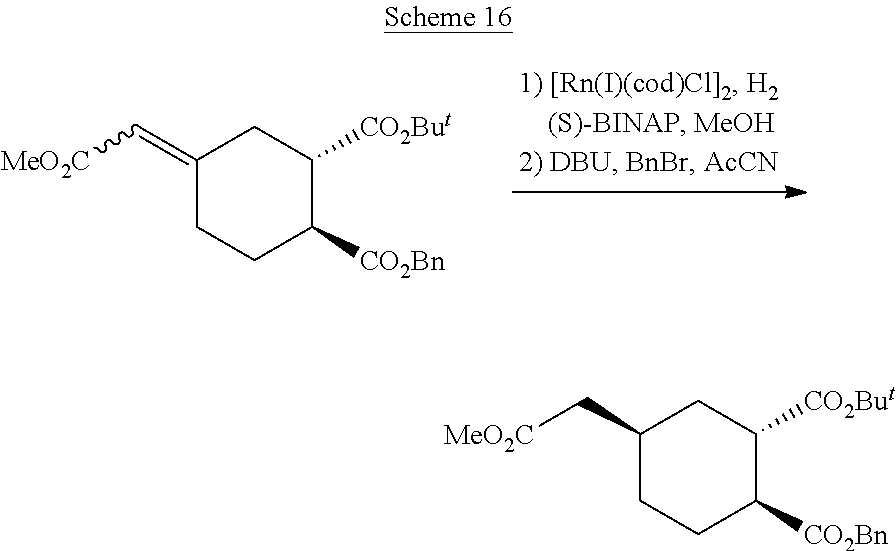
C1(=C[MeO2C])CCC([CO2Bn])C([CO2But])C1.C1(C[MeO2C])CCC([CO2Bn])C([CO2But])C1
